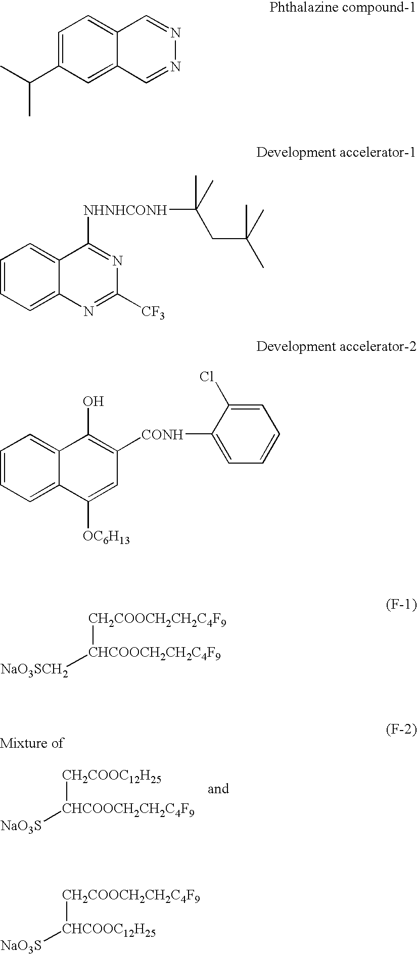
[CH2COOC12H25][CHCOOCH2CH2C4F9][NaO3S].[CH2COOCH2CH2C4F9][CHCOOC12H25][NaO3S].C1=C(C(C)C)C=C2C(=C1)C=NN=C2.C1=CC=C2C(=C1)C([NHNHCONH]C(C)(C)CC(C)(C)C)=NC([CF3])=N2.C1=CC=C2C(=C1)C(O)=C([CONH]C1=CC=CC=C1Cl)C=C2[OC6H13].[CH2COOCH2CH2C4F9][CHCOOCH2CH2C4F9][NaO3SCH2]
